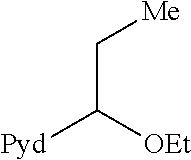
C(C([OEt])[Pyd])[Me]
